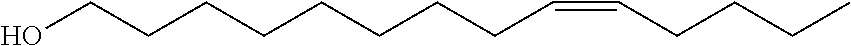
C(CCC=CCCCC)CCCCCO
